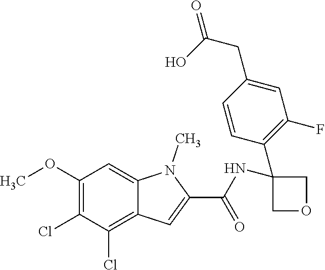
C1(OC)=C(Cl)C(Cl)=C2C(=C1)N(C)C(C(NC1(C3=C(F)C=C(CC(=O)O)C=C3)COC1)=O)=C2
